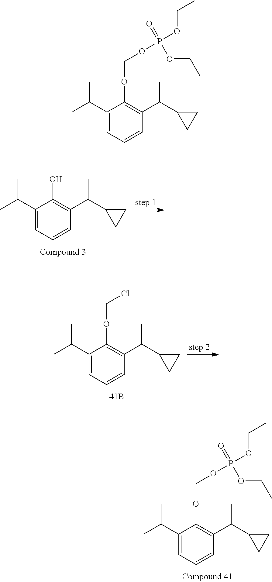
C1(C(C)C)=CC=CC(C(C)C2CC2)=C1OCOP(OCC)(=O)OCC.C1(C(C)C)=CC=CC(C(C)C2CC2)=C1O.C1(C(C)C)=CC=CC(C(C)C2CC2)=C1OCCl.C1(C(C)C)=CC=CC(C(C)C2CC2)=C1OCOP(OCC)(=O)OCC
